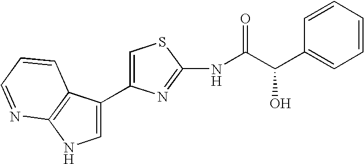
C1=C(C2=CNC3=C2C=CC=N3)N=C(NC(C(C2=CC=CC=C2)O)=O)S1
